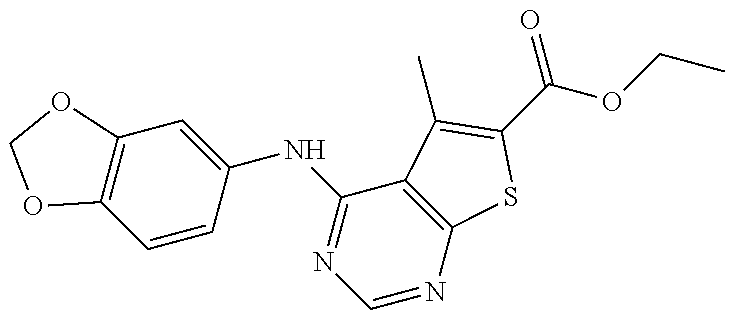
C1=CC(NC2=NC=NC3=C2C(C)=C(C(OCC)=O)S3)=CC2=C1OCO2
